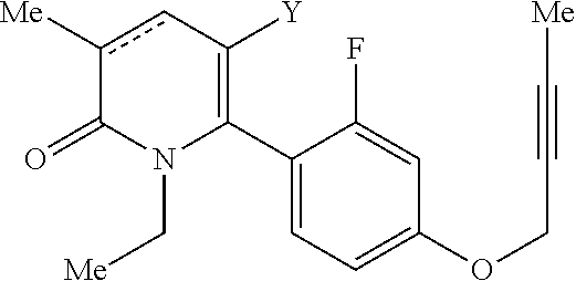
C1(C2=C([Y])cc([Me])C(=O)N2C[Me])=CC=C(OCC#C[Me])C=C1F
